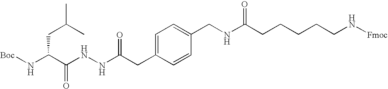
C(C(N[Boc])C(NNC(CC1=CC=C(CNC(CCCCCN[Fmoc])=O)C=C1)=O)=O)C(C)C
